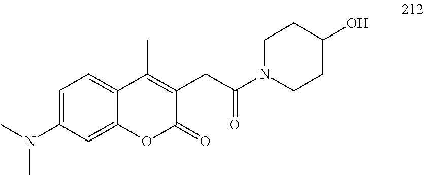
C1=C(N(C)C)C=C2C(=C1)C(C)=C(CC(=O)N1CCC(O)CC1)C(=O)O2
